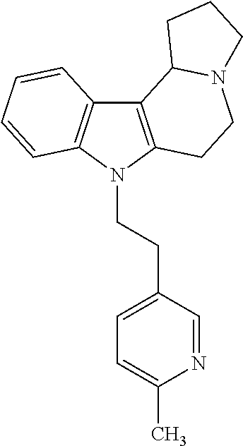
C12=C(N(CCC3=CC=C(C)N=C3)C3=C1C=CC=C3)CCN1C2CCC1
